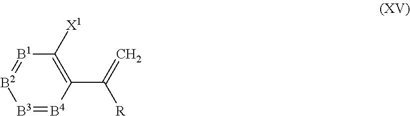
[B3]1=[B4]C(C(=C)[R])=C([X1])[B1]=[B2]1
